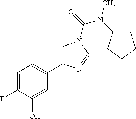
C1=C(F)C(O)=CC(C2=CN(C(N(C)C3CCCC3)=O)C=N2)=C1
